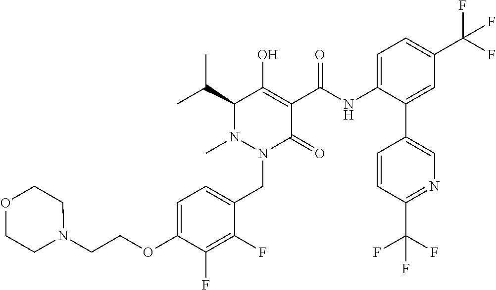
C1=C(OCCN2CCOCC2)C(F)=C(F)C(CN2C(=O)C(C(=O)NC3=CC=C(C(F)(F)F)C=C3C3=CN=C(C(F)(F)F)C=C3)=C(O)C(C(C)C)N2C)=C1
